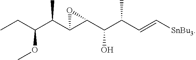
CCC(OC)C(C1C(C(O)C(C=C[SnBu3])C)O1)C
